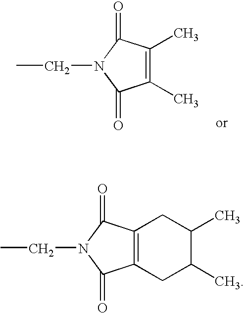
C1(C)=C(C)C(=O)N(CC)C1=O.C12=C(C(=O)N(CC)C1=O)CC(C)C(C)C2
